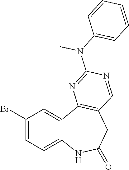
C1(Br)=CC=C2C(=C1)C1=C(CC(=O)N2)C=NC(N(C2=CC=CC=C2)C)=N1
